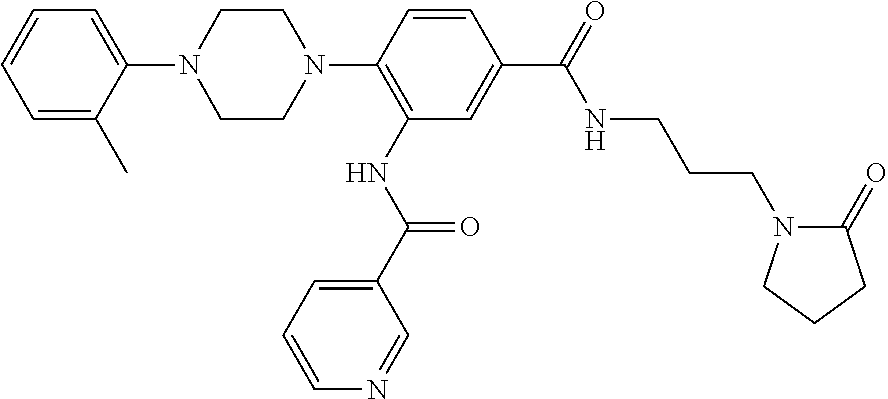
C1=C(C)C(N2CCN(C3=C(NC(C4=CC=CN=C4)=O)C=C(C(=O)NCCCN4C(=O)CCC4)C=C3)CC2)=CC=C1
